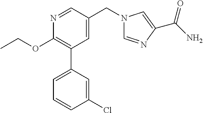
C1(OCC)=C(C2=CC=CC(Cl)=C2)C=C(CN2C=NC(C(N)=O)=C2)C=N1
